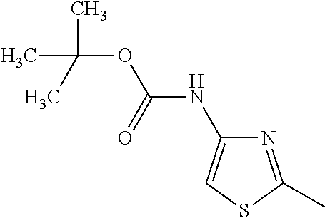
N1=C(C)SC=C1NC(OC(C)(C)C)=O
